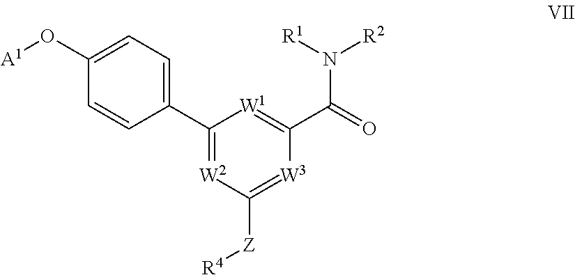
C1(C2=CC=C(O[A1])C=C2)=[W2]C([Z][R4])=[W3]C(C(=O)N([R1])[R2])=[W1]1
